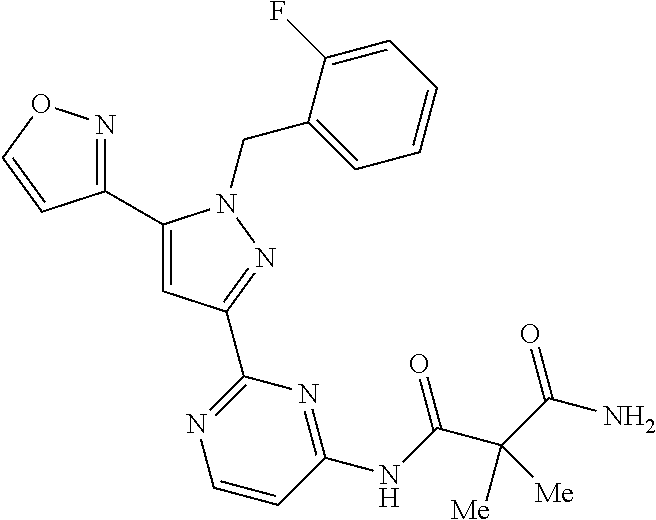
C1(C2=NOC=C2)=CC(C2=NC=CC(NC(C(C(N)=O)([Me])[Me])=O)=N2)=NN1CC1=CC=CC=C1F
